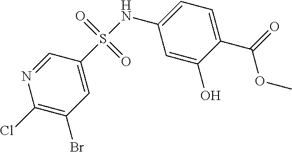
S(NC1=CC=C(C(OC)=O)C(O)=C1)(=O)(=O)C1=CC(Br)=C(Cl)N=C1
